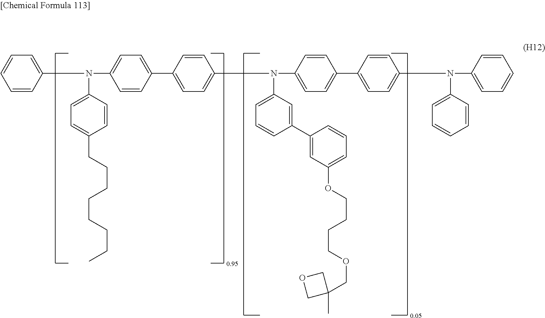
C1=CC=CC(N(C2=CC=C(CCCCCCCC)C=C2)C2=CC=C(C3=CC=C(N(C4=CC=CC(C5=CC(OCCCCOCC6(C)COC6)=CC=C5)=C4)C4=CC=C(C5=CC=C(N(C6=CC=CC=C6)C6=CC=CC=C6)C=C5)C=C4)C=C3)C=C2)=C1
